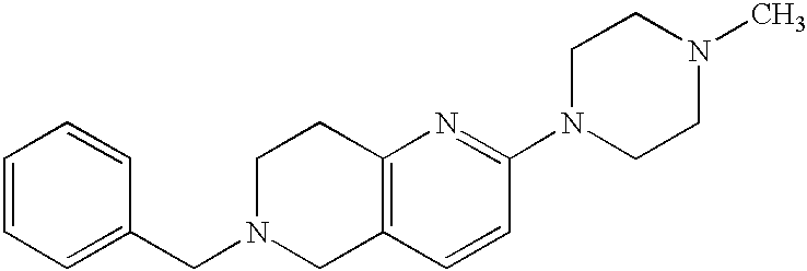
C1=CC=C(CN2CC3=C(CC2)N=C(N2CCN(C)CC2)C=C3)C=C1
